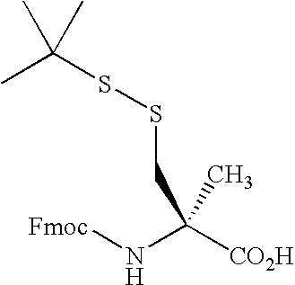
[Fmoc]NC([CO2H])(C)CSSC(C)(C)C
